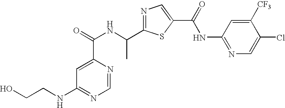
N1=C(C(NC(=O)C2=CC(NCCO)=NC=N2)C)SC(C(=O)NC2=NC=C(Cl)C([CF3])=C2)=C1
